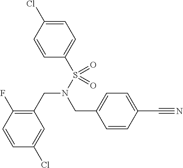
C1=CC(C#N)=CC=C1CN(CC1=C(F)C=CC(Cl)=C1)S(=O)(C1=CC=C(Cl)C=C1)=O
